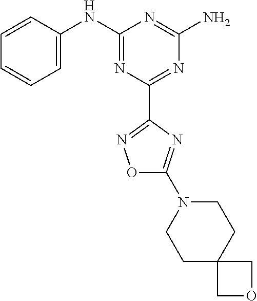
C1=CC(NC2=NC(C3=NOC(N4CCC5(CC4)COC5)=N3)=NC(N)=N2)=CC=C1
